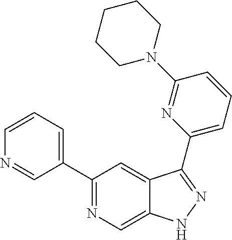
C1(C2=CC=CN=C2)=NC=C2C(=C1)C(C1=CC=CC(N3CCCCC3)=N1)=NN2
